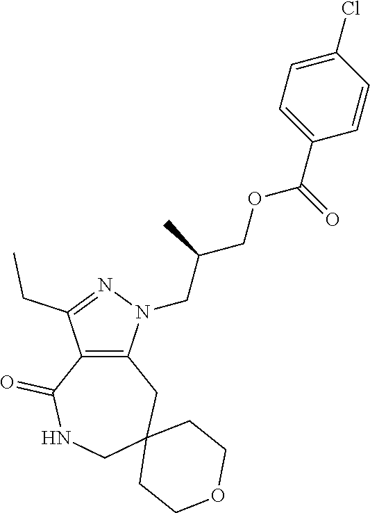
C12=C(N(CC(COC(C3=CC=C(Cl)C=C3)=O)C)N=C1CC)CC1(CNC2=O)CCOCC1
